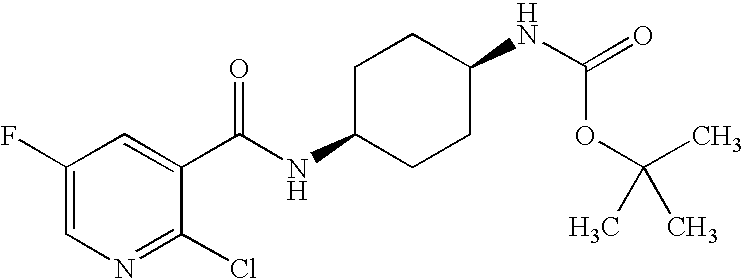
C1(F)=CN=C(Cl)C(C(=O)NC2CCC(NC(OC(C)(C)C)=O)CC2)=C1
